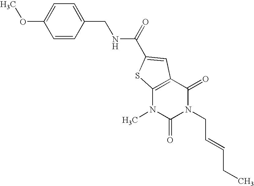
C1=C(OC)C=CC(CNC(=O)C2=CC3=C(N(C)C(=O)N(CC=CCC)C3=O)S2)=C1
